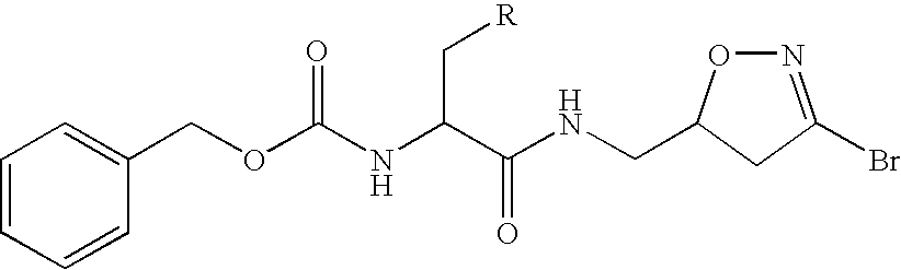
C1=CC=CC(COC(NC(C(NCC2ON=C(Br)C2)=O)C[R])=O)=C1
